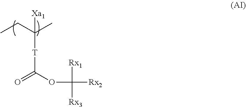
[Xa1]C(CC)(C)[T]C(=O)OC([Rx1])([Rx2])[Rx3]
